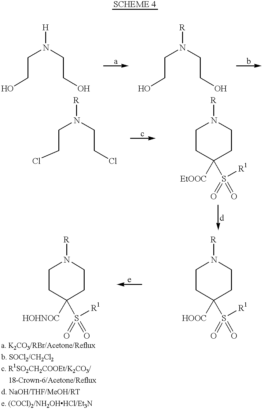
C(N(CCO)[H])CO.C(N(CCO)[R])CO.C(N(CCCl)[R])CCl.C1N([R])CCC([EtOOC])(S([R1])(=O)=O)C1.C1N([R])CCC([HOOC])(S([R1])(=O)=O)C1.C1N([R])CCC([HOHNOC])(S([R1])(=O)=O)C1
